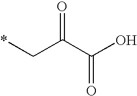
*CC(C(O)=O)=O
